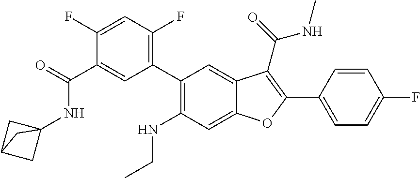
C1(C2=C(F)C=C(F)C(C(NC34CC(C3)C4)=O)=C2)=C(NCC)C=C2C(=C1)C(C(NC)=O)=C(C1=CC=C(F)C=C1)O2
